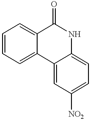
C1=CC=C2C(=C1)C(=O)NC1=CC=C([NO2])C=C21
